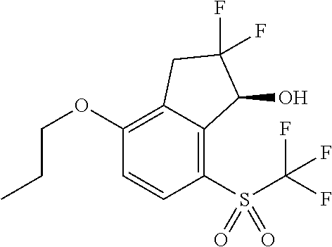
C1(OCCC)=C2C(=C(S(=O)(=O)C(F)(F)F)C=C1)C(O)C(F)(F)C2
